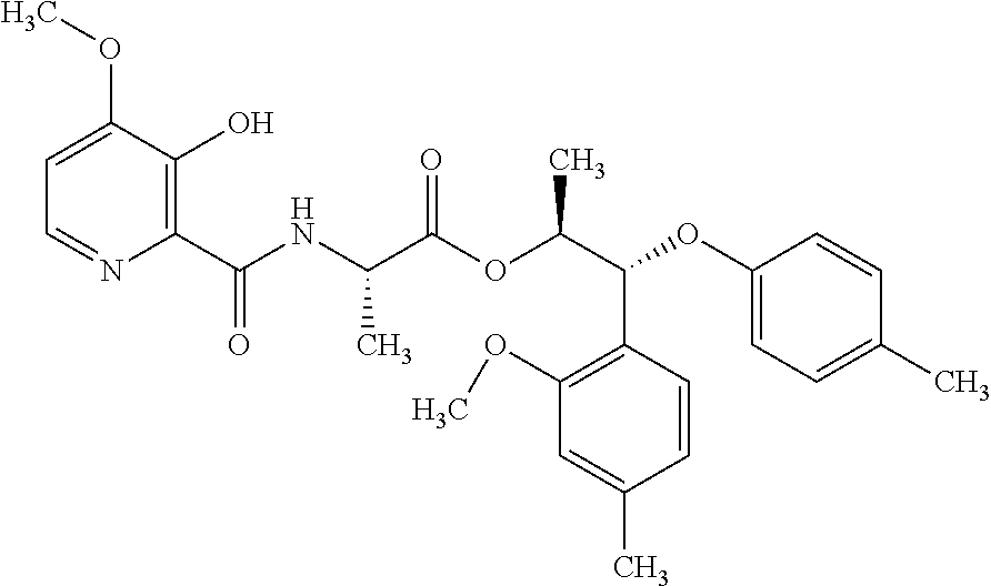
C1=C(OC)C(O)=C(C(NC(C(OC(C(C2=C(OC)C=C(C)C=C2)OC2=CC=C(C)C=C2)C)=O)C)=O)N=C1
